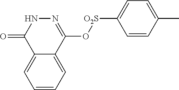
C1=CC=C2C(=C1)C(=O)NN=C2O[O2S]C1=CC=C(C)C=C1
